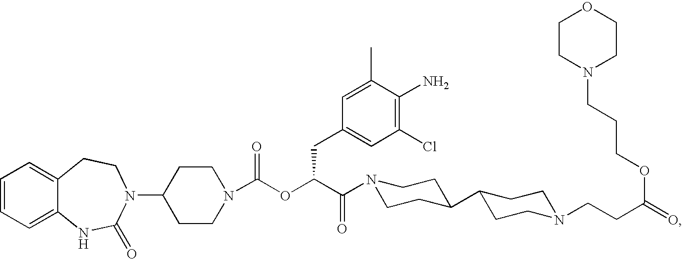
C1=CC=C2C(=C1)CCN(C1CCN(C(OC(C(=O)N3CCC(C4CCN(CCC(=O)OCCCN5CCOCC5)CC4)CC3)CC3=CC(Cl)=C(N)C(C)=C3)=O)CC1)C(=O)N2
